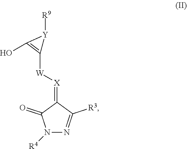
N1([R4])N=C([R3])C(=[X][W]C2=C(O)[Y]2[R9])C1=O
